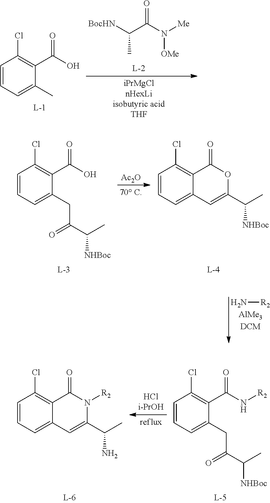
C1=CC=C(C)C(C(O)=O)=C1Cl.[BocHN]C(C(N([Me])[OMe])=O)C.C1=CC=C(CC(=O)C(C)[NHBoc])C(C(O)=O)=C1Cl.[Ac2O].C1=CC=C2C(=C1Cl)C(=O)OC(C(C)[NHBoc])=C2.N[R2].C1=CC=C(CC(=O)C(C)[NHBoc])C(C(N[R2])=O)=C1Cl.C1=CC=C2C(=C1Cl)C(=O)N([R2])C(C(C)N)=C2
